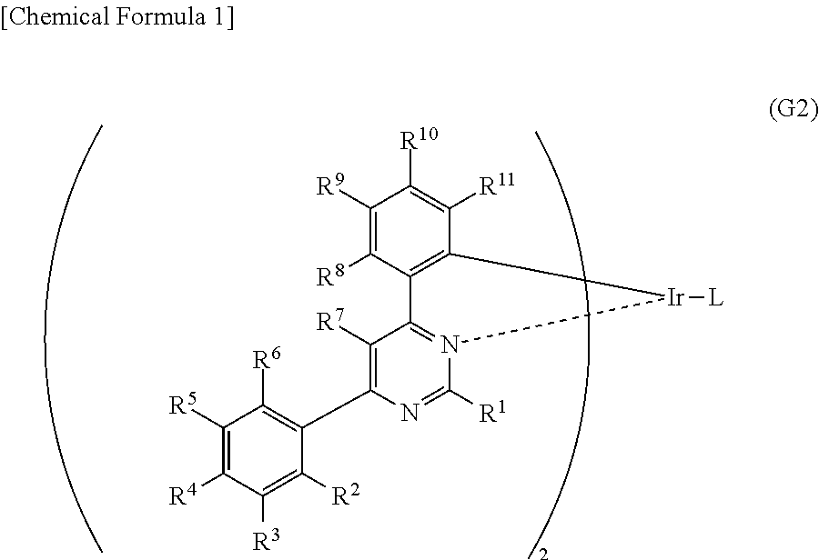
C1([R5])=C([R4])C([R3])=C([R2])C(C2=C([R7])C3=N(C([R1])=N2)[Ir]([L])C2=C3C([R8])=C([R9])C([R10])=C2[R11])=C1[R6]
